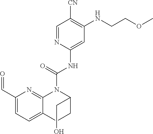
C1(C=O)=CC=C2C(=N1)N(C(NC1=CC(NCCOC)=C([CN])C=N1)=O)C(CO)CC2
